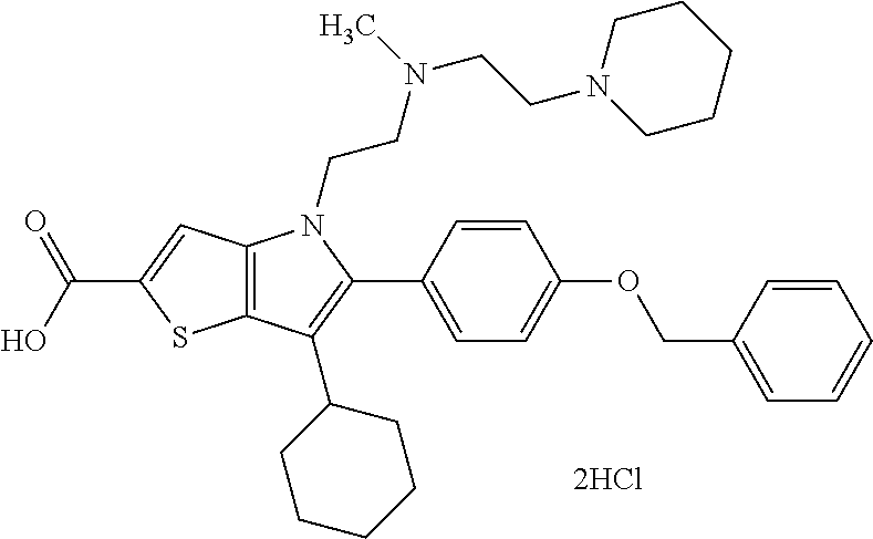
C12=C(C=C(C(O)=O)S1)N(CCN(CCN1CCCCC1)C)C(C1=CC=C(OCC3=CC=CC=C3)C=C1)=C2C1CCCCC1
